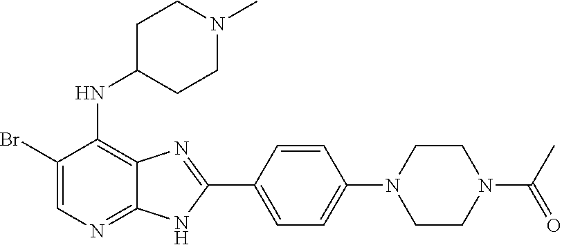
C1(Br)=CN=C2C(=C1NC1CCN(C)CC1)N=C(C1=CC=C(N3CCN(C(C)=O)CC3)C=C1)N2
